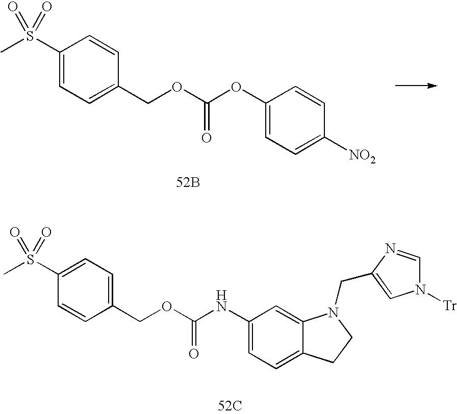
CS(C1=CC=C(COC(NC2=CC=C3C(=C2)N(CC2=CN([Tr])C=N2)CC3)=O)C=C1)(=O)=O.[52C].CS(C1=CC=C(COC(OC2=CC=C([NO2])C=C2)=O)C=C1)(=O)=O.[52B]
